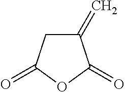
C1(=C)CC(=O)OC1=O
